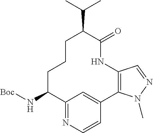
N([Boc])C1C2=NC=CC(=C2)C2=C(NC(=O)C(C(C)C)CCC1)C=NN2C
